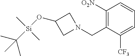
C1([O2N])=C(CN2CC(O[Si](C(C)(C)C)(C)C)C2)C([CF3])=CC=C1
